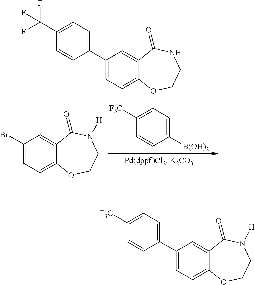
C1(Br)=CC=C2C(=C1)C(=O)N([H])CCO2.C1([B(OH)2])=CC=C([F3C])C=C1.C1(C2=CC=C(C(F)(F)F)C=C2)=CC=C2C(=C1)C(=O)NCCO2.C1(C2=CC=C([F3C])C=C2)=CC=C2C(=C1)C(=O)N([H])CCO2
